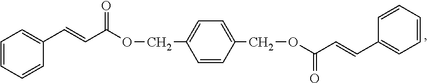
C1=CC=CC(C=CC(OCC2=CC=C(COC(C=CC3=CC=CC=C3)=O)C=C2)=O)=C1
